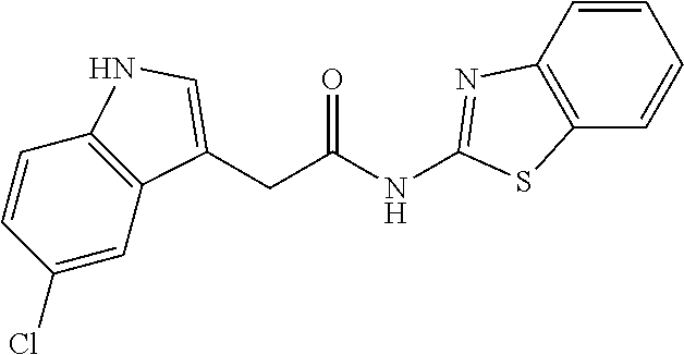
C(C(NC1=NC2=C(C=CC=C2)S1)=O)C1=CNC2=C1C=C(Cl)C=C2
